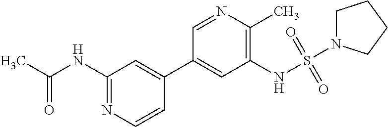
O=C(NC1=NC=CC(C2=CC(NS(=O)(=O)N3CCCC3)=C(C)N=C2)=C1)C
